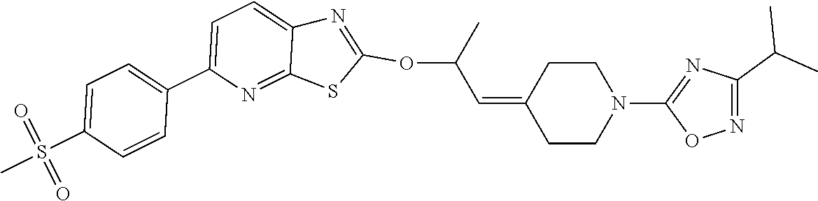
C1=C(C2=CC=C(S(=O)(=O)C)C=C2)N=C2C(=C1)N=C(OC(C=C1CCN(C3=NC(C(C)C)=NO3)CC1)C)S2
